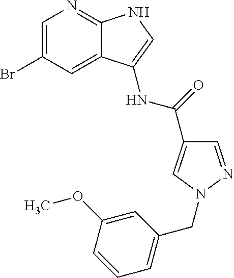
C1=C(Br)C=C2C(=N1)NC=C2NC(=O)C1=CN(CC2=CC=CC(OC)=C2)N=C1
